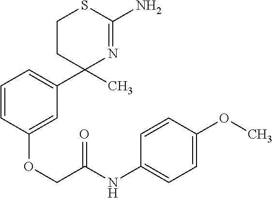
C1=CC(OCC(NC2=CC=C(OC)C=C2)=O)=CC(C2(C)N=C(N)SCC2)=C1
